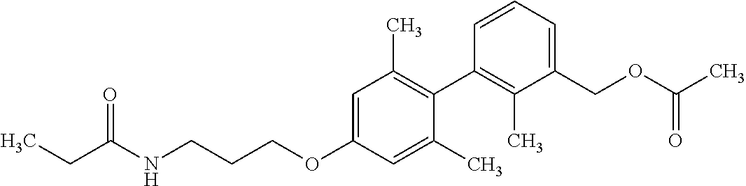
C1=C(OCCCNC(CC)=O)C=C(C)C(C2=C(C)C(COC(C)=O)=CC=C2)=C1C
